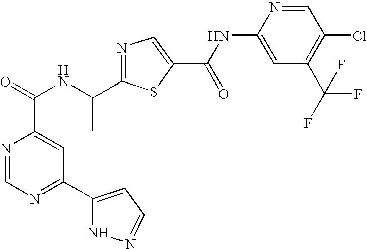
N1=C(C(NC(=O)C2=CC(C3=CC=NN3)=NC=N2)C)SC(C(NC2=CC(C(F)(F)F)=C(Cl)C=N2)=O)=C1
